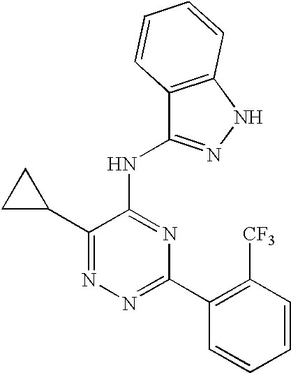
N1=C(C2=C([CF3])C=CC=C2)N=C(NC2=NNC3=C2C=CC=C3)C(C2CC2)=N1
